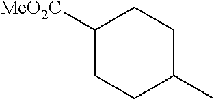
C1([MeO2C])CCC(C)CC1
